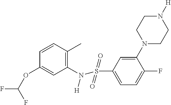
C1=CC(C)=C(N(S(C2=CC=C(F)C(N3CCN([H])CC3)=C2)(=O)=O)[H])C=C1OC(F)F
